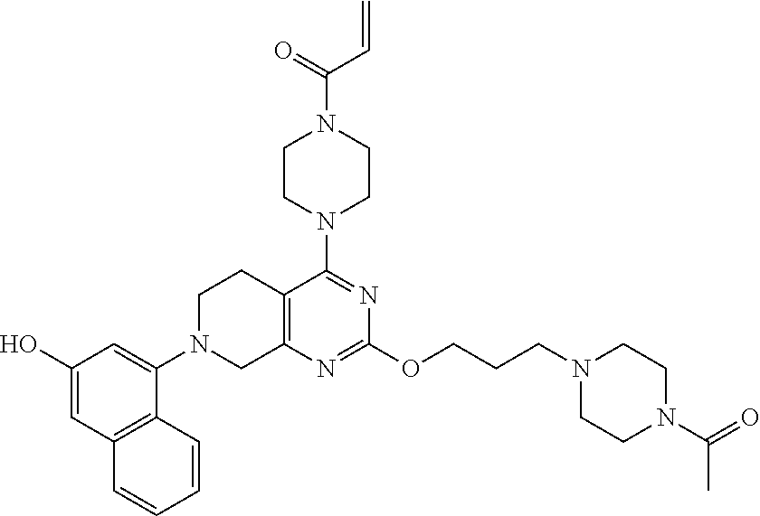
C12=C(N=C(OCCCN3CCN(C(=O)C)CC3)N=C1N1CCN(C(C=C)=O)CC1)CN(C1=CC(O)=CC3=C1C=CC=C3)CC2
